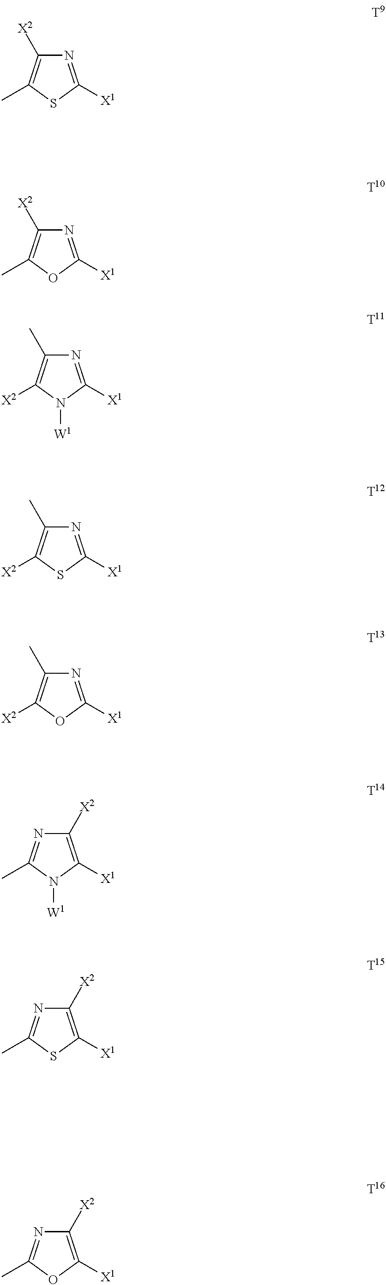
N1=C([X1])SC(C)=C1[X2].N1=C([X1])OC(C)=C1[X2].N1=C([X1])N([W1])C([X2])=C1C.N1=C([X1])SC([X2])=C1C.N1=C([X1])OC([X2])=C1C.C1([X2])=C([X1])N([W1])C(C)=N1.C1([X2])=C([X1])SC(C)=N1.C1([X2])=C([X1])OC(C)=N1
